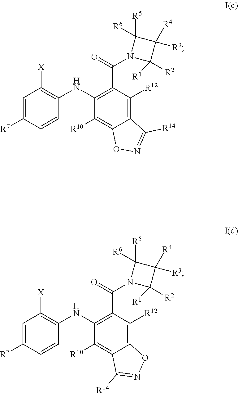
C1=C([R7])C=CC(NC2=C(C(N3C([R2])([R1])C([R4])([R3])C3([R5])[R6])=O)C([R12])=C3C(=C2[R10])ON=C3[R14])=C1[X].C1=C([R7])C=CC(NC2=C(C(N3C([R2])([R1])C([R4])([R3])C3([R5])[R6])=O)C([R12])=C3C(=C2[R10])C([R14])=NO3)=C1[X]
